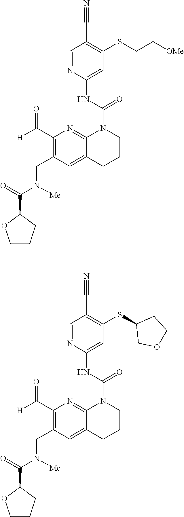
C1(C#N)=C(SCC[OMe])C=C(NC(=O)N2C3=NC(C([H])=O)=C(CN(C(C4OCCC4)=O)[Me])C=C3CCC2)N=C1.C1(C#N)=C(SC2COCC2)C=C(NC(=O)N2C3=NC(C([H])=O)=C(CN(C(C4OCCC4)=O)[Me])C=C3CCC2)N=C1
